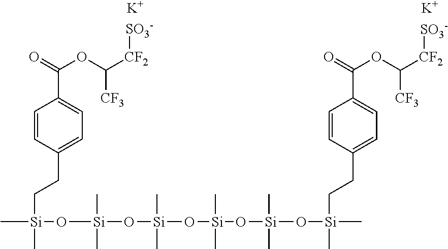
[K].[K].C[Si](O[Si](C)(C)O[Si](C)(C)O[Si](C)(C)O[Si](C)(C)O[Si](C)(C)CCC1=CC=C(C(OC([CF2][SO3-])[CF3])=O)C=C1)(C)CCC1=CC=C(C(OC([CF2][SO3-])[CF3])=O)C=C1
